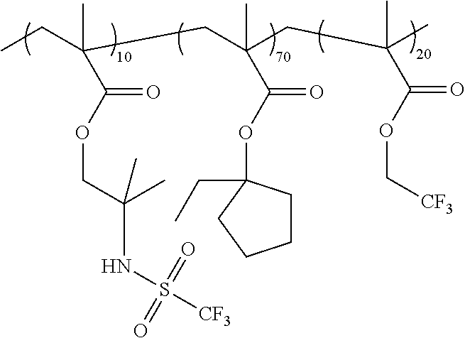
C(OC(C(C)(CC)CC(CC(C)(C)C(OC[CF3])=O)(C)C(OC1(CC)CCCC1)=O)=O)C(NS([CF3])(=O)=O)(C)C
